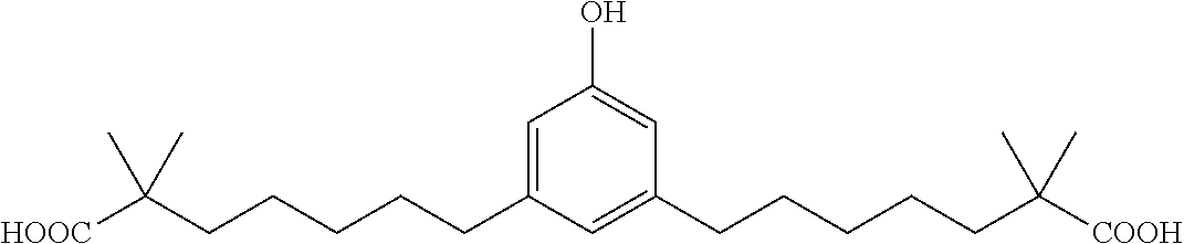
C1=C(CCCCCC([HOOC])(C)C)C=C(CCCCCC([COOH])(C)C)C=C1O
